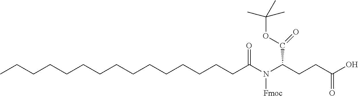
O=C(OC(C)(C)C)C(N(C(CCCCCCCCCCCCCCC)=O)[Fmoc])CCC(=O)O
